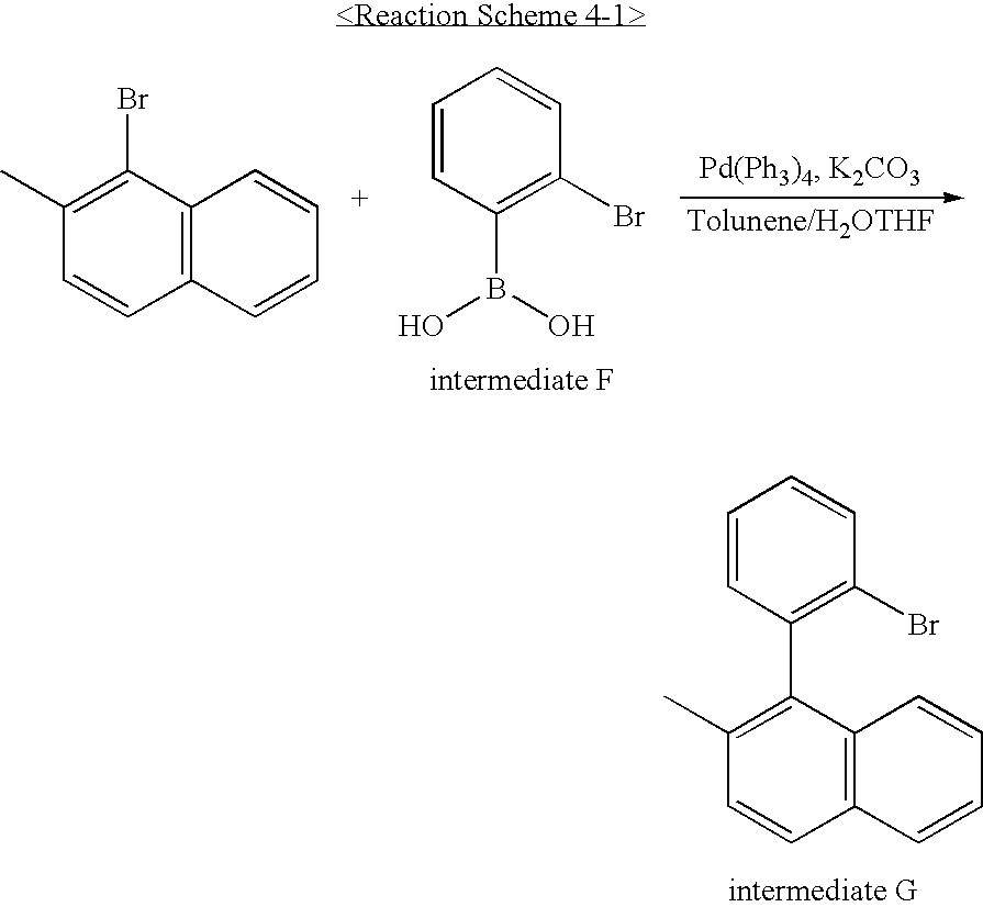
C1(C)=C(Br)C2=C(C=C1)C=CC=C2.C1=CC(B(O)O)=C(Br)C=C1.C1(C)=C(C2=C(Br)C=CC=C2)C2=C(C=C1)C=CC=C2
